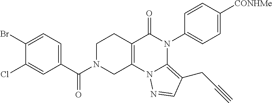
C1(Br)=CC=C(C(N2CC3=C(CC2)C(=O)N(C2=CC=C([CONHMe])C=C2)C2=C(CC#C)C=NN32)=O)C=C1Cl
